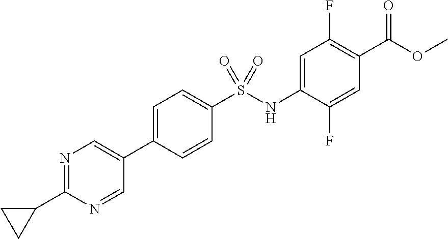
C1=C(C2=CN=C(C3CC3)N=C2)C=CC(S(NC2=CC(F)=C(C(OC)=O)C=C2F)(=O)=O)=C1
